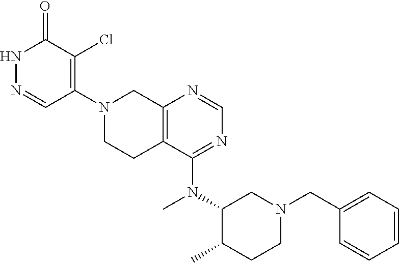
C12=C(N=CN=C1N(C1CN(CC3=CC=CC=C3)CCC1C)C)CN(C1=C(Cl)C(=O)NN=C1)CC2
